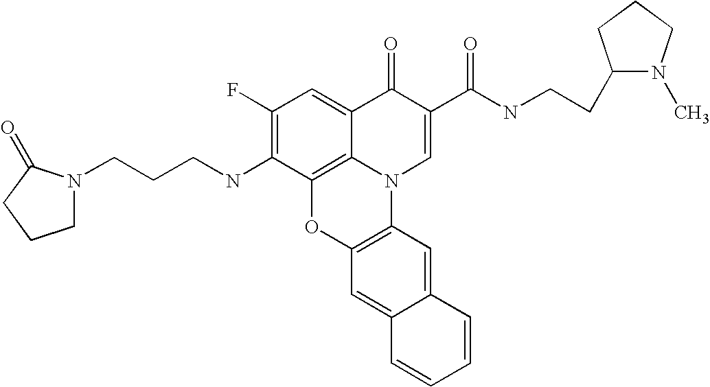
C1(F)=C(NCCCN2CCCC2=O)C2=C3C(=C1)C(=O)C(C(NCCC1N(C)CCC1)=O)=CN3C1=C(O2)C=C2C(=C1)C=CC=C2
